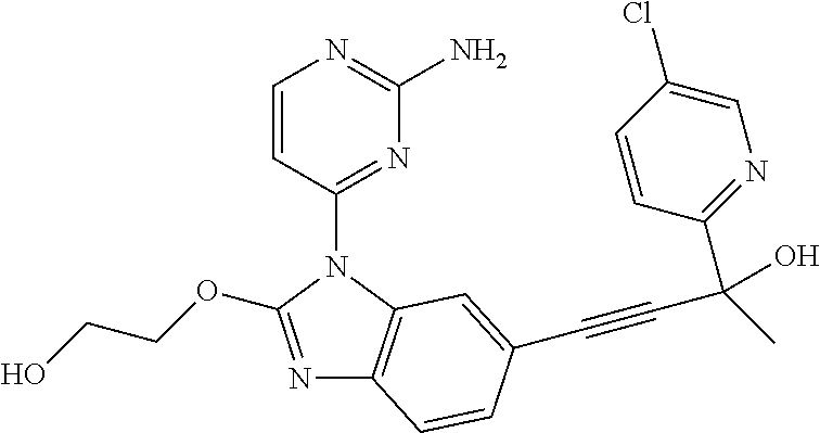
C1=CC(N2C(OCCO)=NC3=C2C=C(C#CC(C)(C2=NC=C(Cl)C=C2)O)C=C3)=NC(N)=N1
